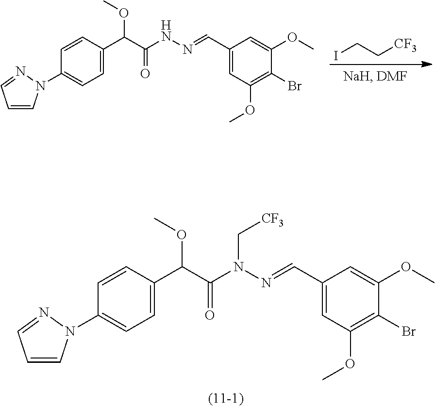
C(C(N(N=CC1=CC(OC)=C(Br)C(OC)=C1)C[CF3])=O)(OC)C1=CC=C(N2C=CC=N2)C=C1.ICC[CF3].C(C(NN=CC1=CC(OC)=C(Br)C(OC)=C1)=O)(OC)C1=CC=C(N2C=CC=N2)C=C1
